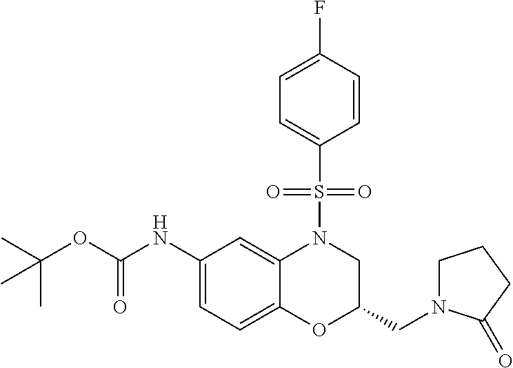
C1(NC(OC(C)(C)C)=O)=CC=C2C(=C1)N(S(C1=CC=C(F)C=C1)(=O)=O)CC(CN1CCCC1=O)O2
